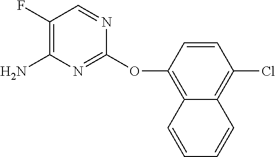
C1(OC2=C3C(=C(Cl)C=C2)C=CC=C3)=NC(N)=C(F)C=N1
